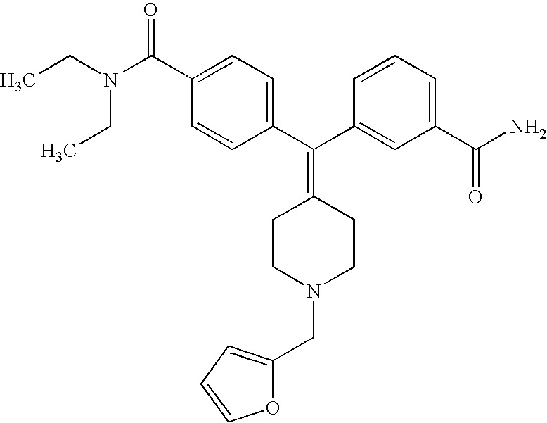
CCN(C(C1=CC=C(C(C2=CC(C(N)=O)=CC=C2)=C2CCN(CC3=CC=CO3)CC2)C=C1)=O)CC
